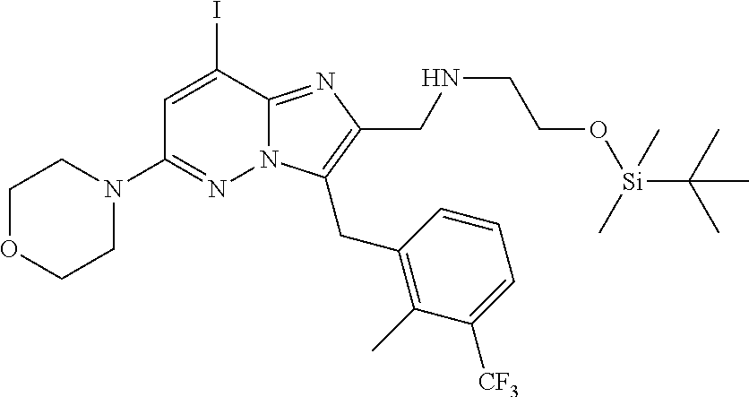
C1(I)=CC(N2CCOCC2)=NN2C1=NC(CNCCO[Si](C(C)(C)C)(C)C)=C2CC1=C(C)C([CF3])=CC=C1
